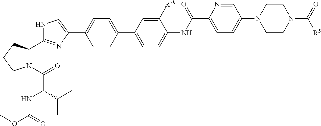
C1=CC(C2=CC=C(NC(C3=CC=C(N4CCN(C(=O)[R5])CC4)C=N3)=O)C([R7b])=C2)=CC=C1C1=CNC(C2N(C(=O)C(C(C)C)NC(OC)=O)CCC2)=N1
